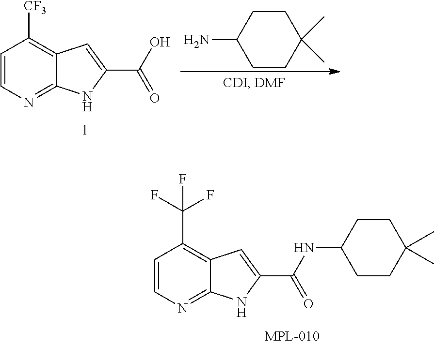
C1=CN=C2C(=C1C(F)(F)F)C=C(C(NC1CCC(C)(C)CC1)=O)N2.C1(N)CCC(C)(C)CC1.C1=CN=C2C(=C1[CF3])C=C(C(O)=O)N2
